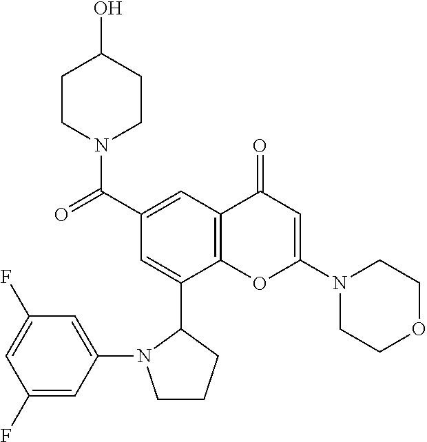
N1(C2=CC(=O)C3=C(O2)C(C2N(C4=CC(F)=CC(F)=C4)CCC2)=CC(C(=O)N2CCC(O)CC2)=C3)CCOCC1
